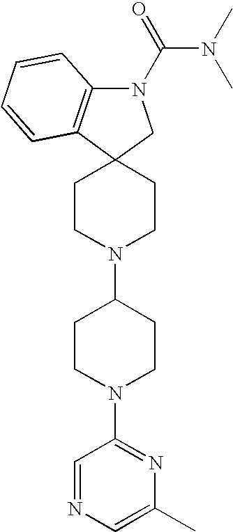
C12=C(N(C(N(C)C)=O)CC13CCN(C1CCN(C4=NC(C)=CN=C4)CC1)CC3)C=CC=C2
